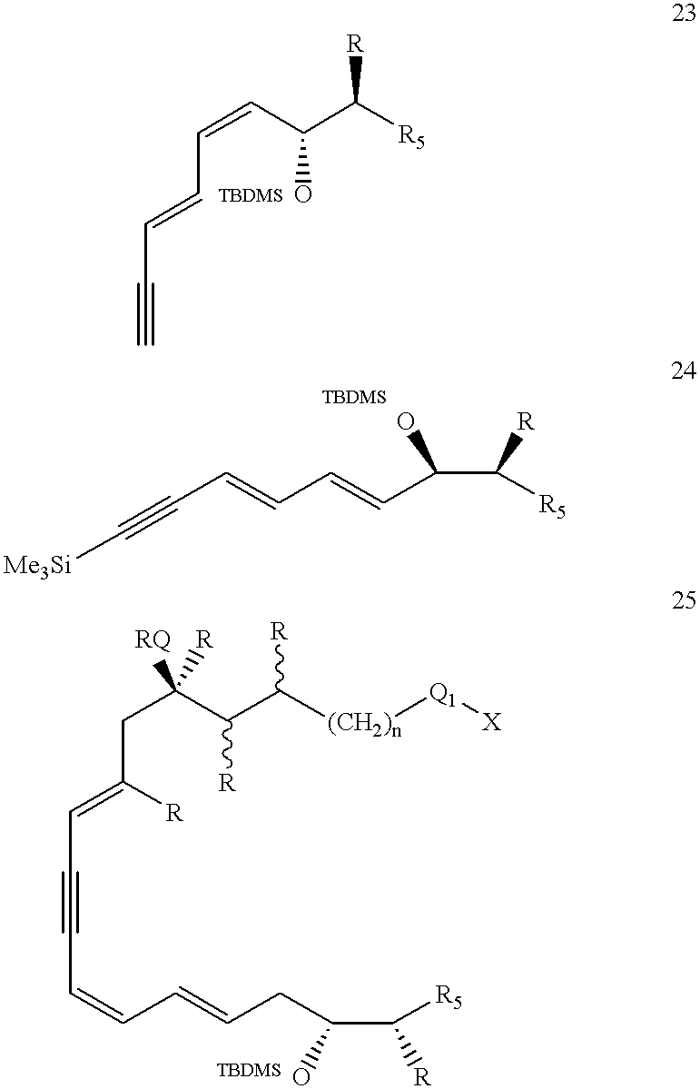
C(=CC=CC(C([R5])[R])O)C#C.C(C=CC=CC(C([R5])[R])O)#C[Me3Si].C(C(C(C([(CH2)n][Q1][X])[R])[R])([RQ])[R])C([R])=CC#CC=CC=CCC(C([R5])[R])O
